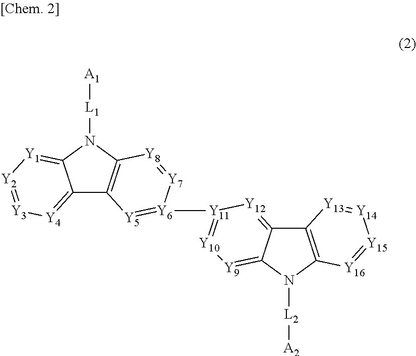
C12=[Y4][Y3]=[Y2][Y1]=C1N([L1][A1])C1=C2[Y5]=[Y6]([Y11]2=[Y10][Y9]=C3C(=[Y12]2)C2=C(N3[L2][A2])[Y16]=[Y15][Y14]=[Y13]2)[Y7]=[Y8]1
